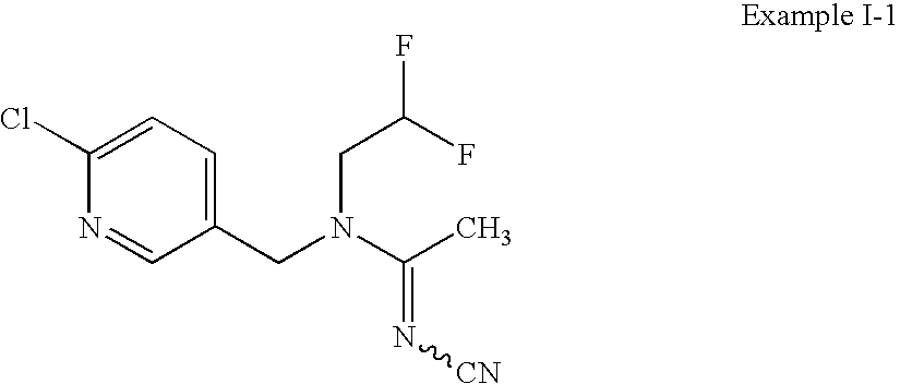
C1(Cl)=CC=C(CN(C(C)=N[CN])CC(F)F)C=N1
